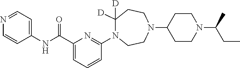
C1=CC=C(C(NC2=CC=NC=C2)=O)N=C1N1C([D])([D])CCN(C2CCN(C(CC)C)CC2)CC1
